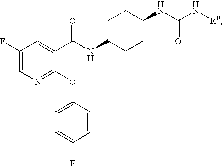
N1=C(OC2=CC=C(F)C=C2)C(C(NC2CCC(NC(N[RB])=O)CC2)=O)=CC(F)=C1
